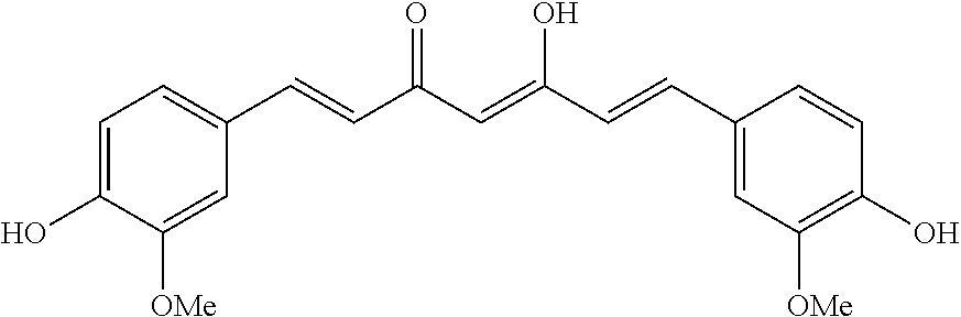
C1=C(O)C([OMe])=CC(C=CC(C=C(C=CC2=CC([OMe])=C(O)C=C2)O)=O)=C1
